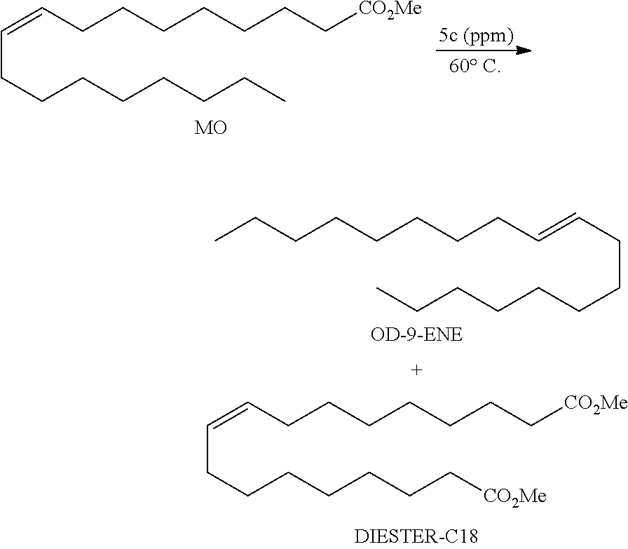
C(CCCCCCCC)=CCCCCCCC[CO2Me].CCCCCCCCC=CCCCCCCCC.C(CCCCCCC[CO2Me])=CCCCCCCC[CO2Me]
